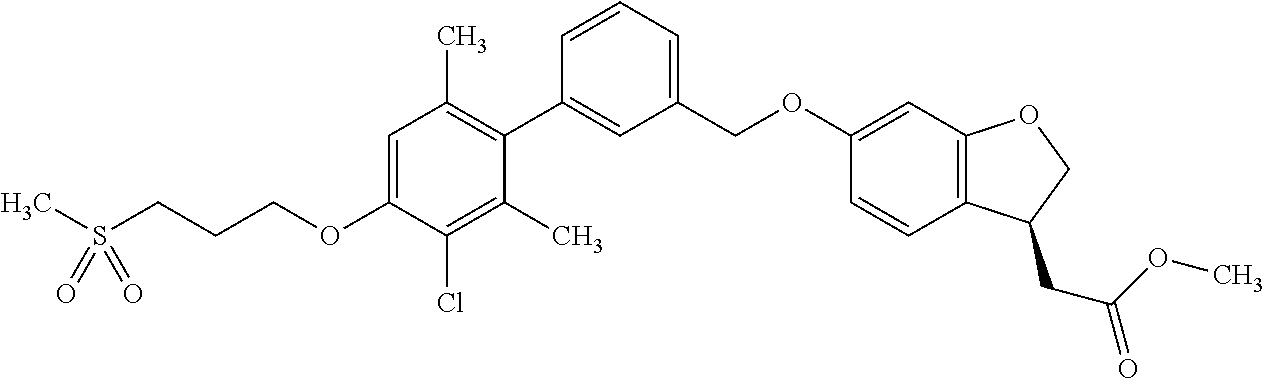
CS(CCCOC1=CC(C)=C(C2=CC(COC3=CC4=C(C=C3)C(CC(OC)=O)CO4)=CC=C2)C(C)=C1Cl)(=O)=O
